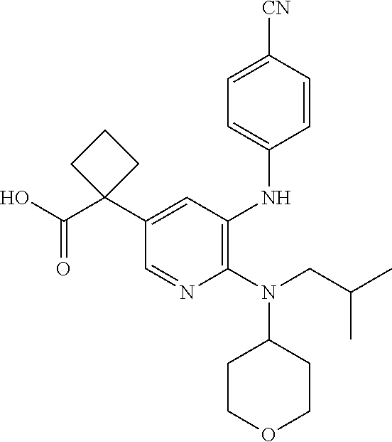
C1(N(CC(C)C)C2CCOCC2)=C(NC2=CC=C([CN])C=C2)C=C(C2(C(O)=O)CCC2)C=N1
